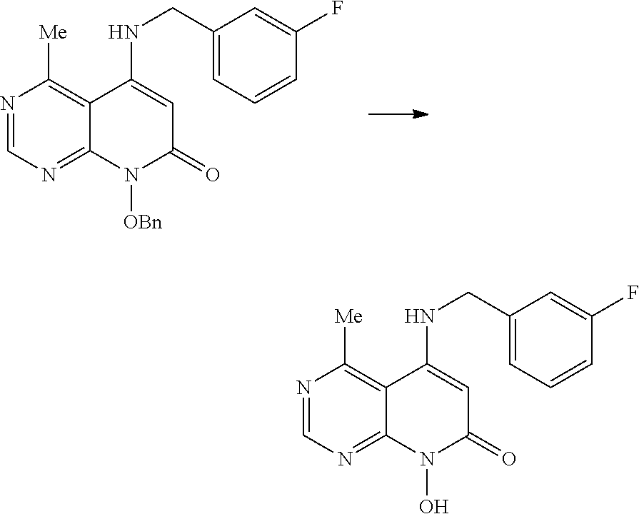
N1=CN=C2C(=C1[Me])C(NCC1=CC=CC(F)=C1)=CC(=O)N2[OBn].N1=CN=C2C(=C1[Me])C(NCC1=CC=CC(F)=C1)=CC(=O)N2O
